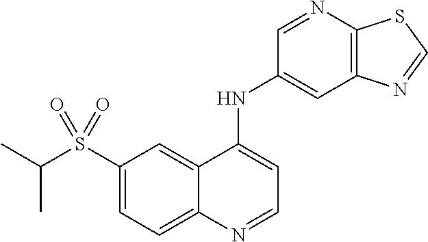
C1(S(C(C)C)(=O)=O)=CC=C2C(=C1)C(NC1=CC3=C(N=C1)SC=N3)=CC=N2
